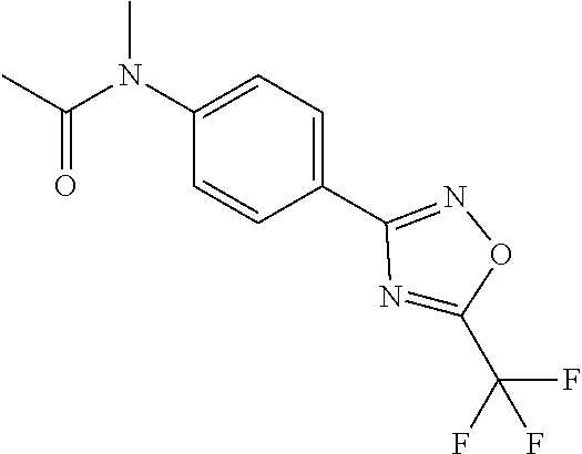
C1(N(C(C)=O)C)=CC=C(C2=NOC(C(F)(F)F)=N2)C=C1
